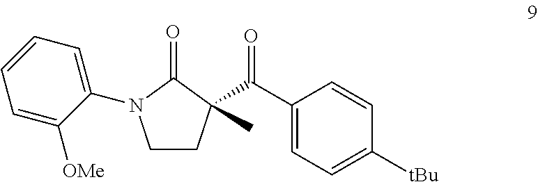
C1CC(C(C2=CC=C([tBu])C=C2)=O)(C)C(=O)N1C1=CC=CC=C1[OMe]
